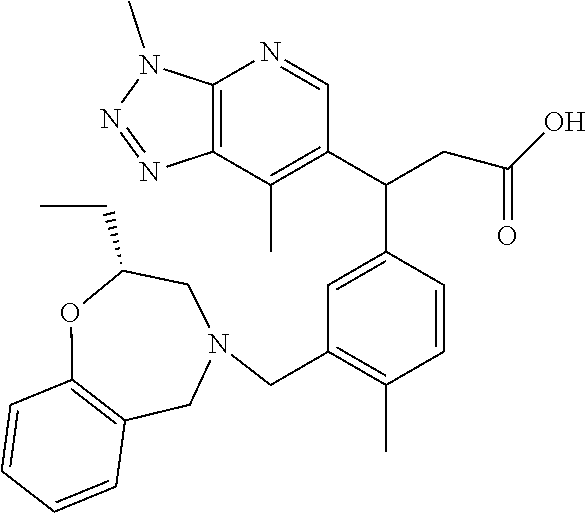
C1=CC=CC2=C1OC(CC)CN(CC1=C(C)C=CC(C(C3=C(C)C4=C(N=C3)N(C)N=N4)CC(=O)O)=C1)C2
